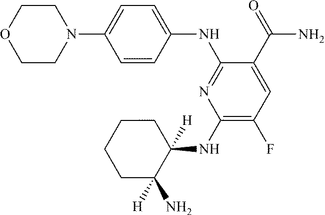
C1=CC(NC2=NC(NC3([H])C(N)([H])CCCC3)=C(F)C=C2C(=O)N)=CC=C1N1CCOCC1
